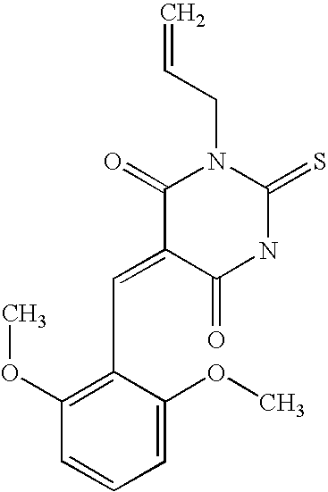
O=C1C(=CC2=C(OC)C=CC=C2OC)C(=O)N(CC=C)C(=S)N1
